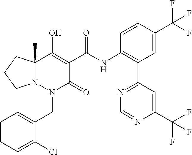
C1=CC=C(Cl)C(CN2C(=O)C(C(=O)NC3=C(C4=NC=NC(C(F)(F)F)=C4)C=C(C(F)(F)F)C=C3)=C(O)C3(C)N2CCC3)=C1
